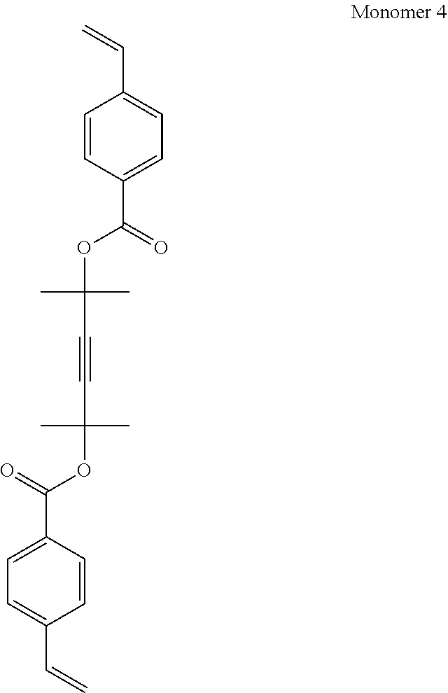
C(C1=CC=C(C=C)C=C1)(=O)OC(C#CC(OC(C1=CC=C(C=C)C=C1)=O)(C)C)(C)C
